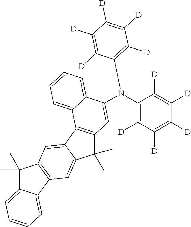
C1(C)(C)C2=CC=CC=C2C2=C1C=C1C(=C2)C(C)(C)C2=C1C1=CC=CC=C1C(N(C1=C([D])C([D])=C([D])C([D])=C1[D])C1=C([D])C([D])=C([D])C([D])=C1[D])=C2
